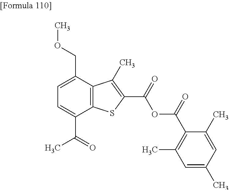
C1=C(C(=O)C)C2=C(C(COC)=C1)C(C)=C(C(=O)OC(=O)C1=C(C)C=C(C)C=C1C)S2
